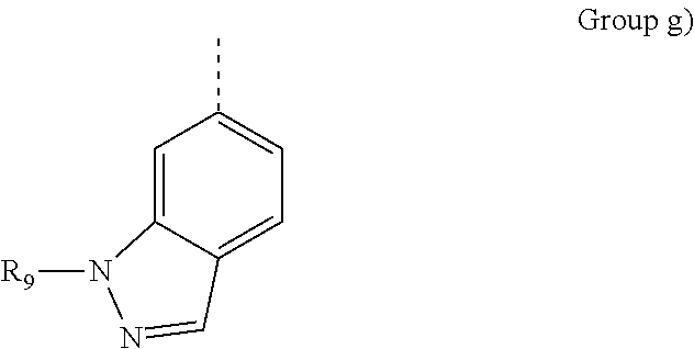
C1=C2C(=CC=C1C)C=NN2[R9]
